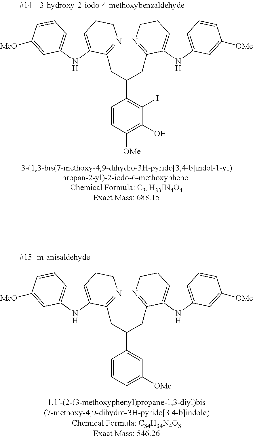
C12=C(NC3=C1C=CC([MeO])=C3)C(CC(CC1=NCCC3=C1NC1=C3C=CC([OMe])=C1)C1=C(I)C(O)=C([OMe])C=C1)=NCC2.C12=C(NC3=C1C=CC([MeO])=C3)C(CC(CC1=NCCC3=C1NC1=C3C=CC([OMe])=C1)C1=CC([OMe])=CC=C1)=NCC2
